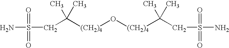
[(CH2)4](O[(CH2)4]C(C)(C)CS(N)(=O)=O)C(C)(C)CS(N)(=O)=O
